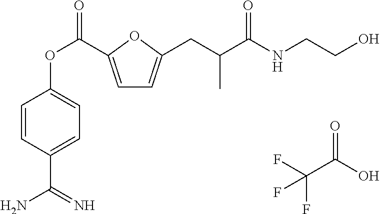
C1=C(C(OC2=CC=C(C(N)=N)C=C2)=O)OC(CC(C(NCCO)=O)C)=C1.FC(C(O)=O)(F)F
